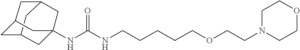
N(C(NCCCCCOCCN1CCOCC1)=O)C12CC3CC(CC(C1)C3)C2
